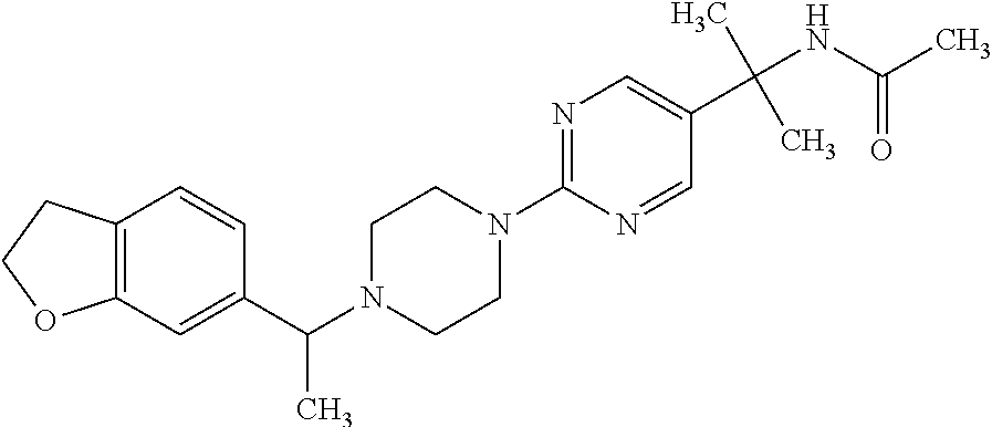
C12=C(C=CC(C(N3CCN(C4=NC=C(C(NC(=O)C)(C)C)C=N4)CC3)C)=C1)CCO2
